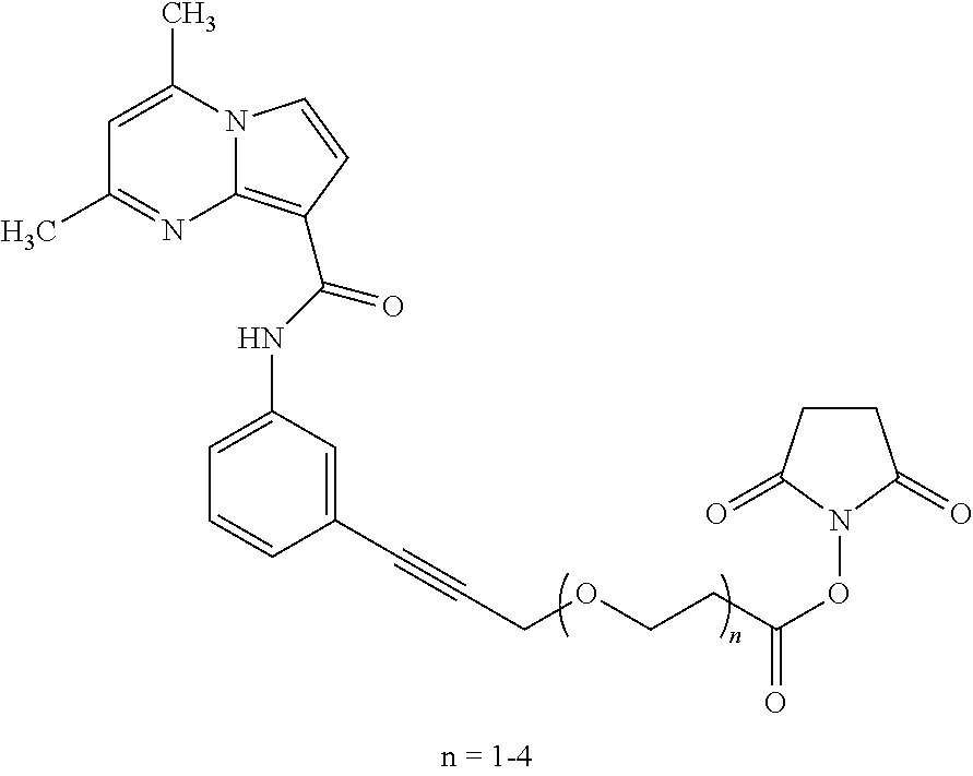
C1=CC=C(NC(=O)C2=C3N(C=C2)C(C)=CC(C)=N3)C=C1C#CCOCCC(ON1C(=O)CCC1=O)=O
